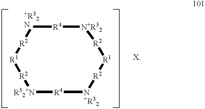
[+R32N]1[R4][N+R32][R2][R1][R2][N+R32][R4][R32+N][R2][R1][R2]1
